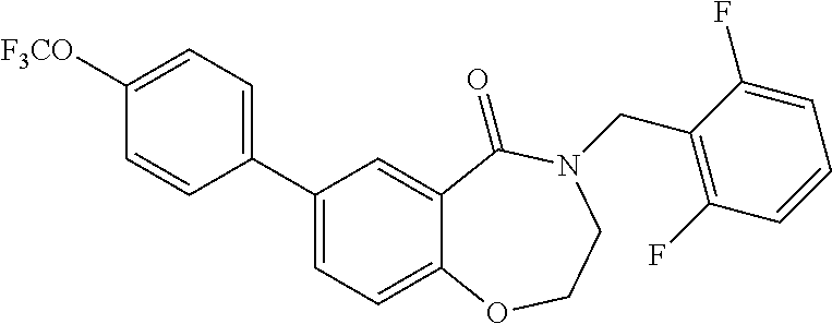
C1(C2=CC=C3C(=C2)C(=O)N(CC2=C(F)C=CC=C2F)CCO3)=CC=C([F3CO])C=C1
